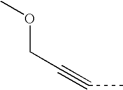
C(C#CC)OC
